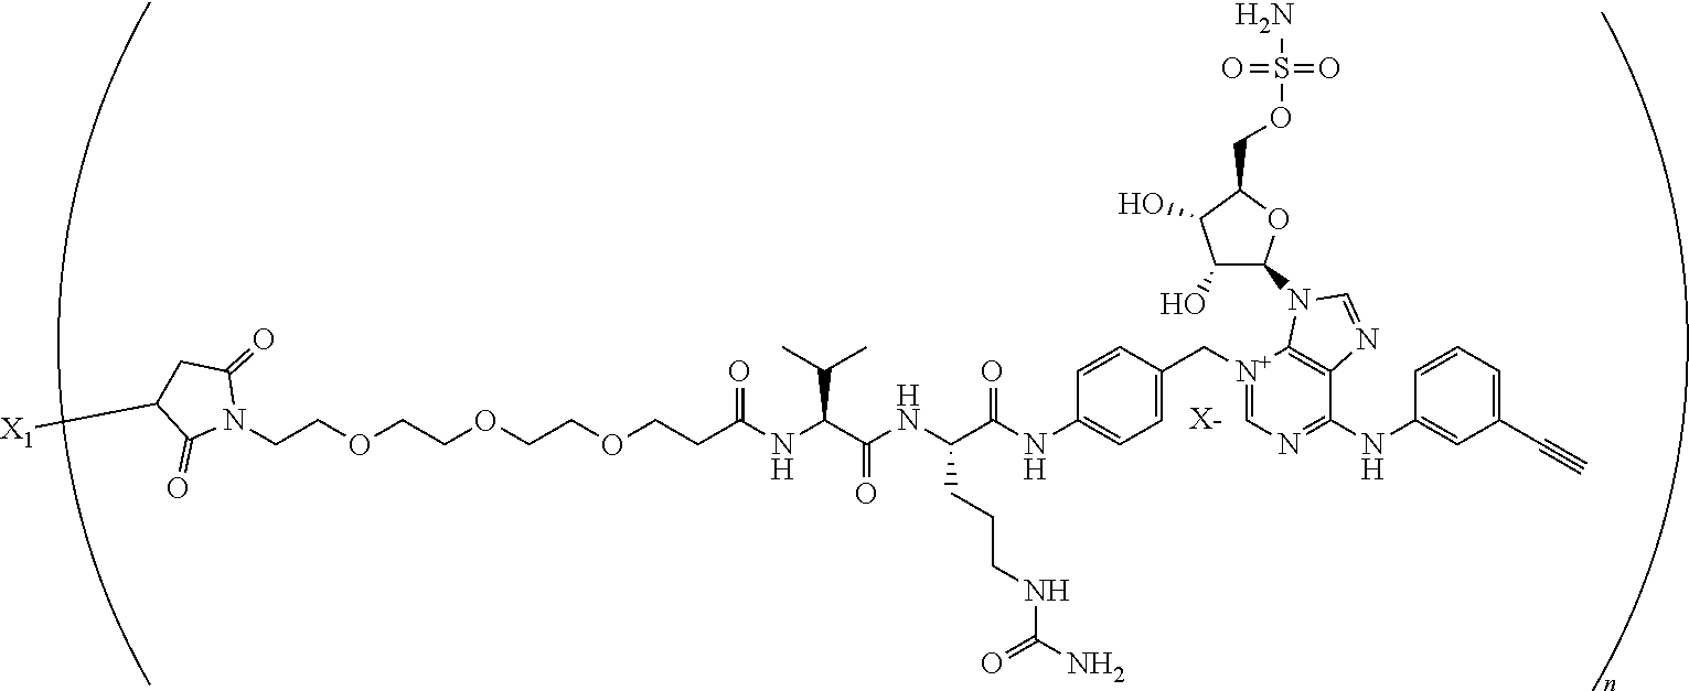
[X-].N1(CCOCCOCCOCCC(NC(C(NC(C(NC2=CC=C(C[N+]3=CN=C(NC4=CC(C#C)=CC=C4)C4=C3N(C3C(O)C(O)C(COS(N)(=O)=O)O3)C=N4)C=C2)=O)CCCNC(=O)N)=O)C(C)C)=O)C(=O)CC([X1])C1=O
